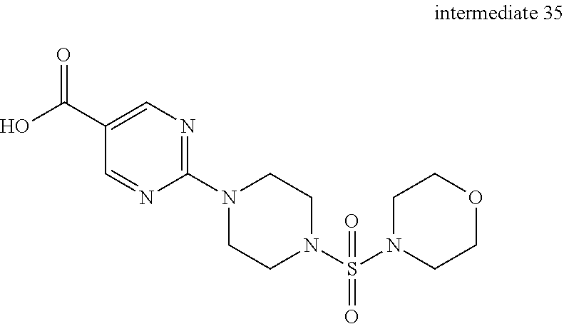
C1(C(O)=O)=CN=C(N2CCN(S(N3CCOCC3)(=O)=O)CC2)N=C1
